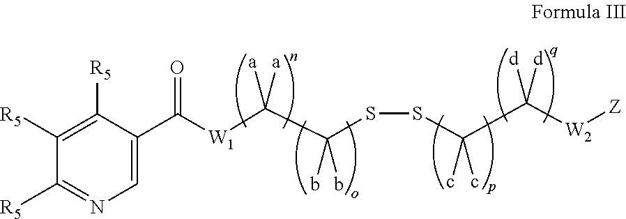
C1=C(C([W1]C(C(SSC(C([W2][Z])([d])[d])(c)c)(b)b)([a])[a])=O)C([R5])=C([R5])C([R5])=N1
